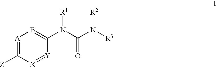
[A]1=C([Z])[X]=[Y]C(N(C(N([R3])[R2])=O)[R1])=B1
